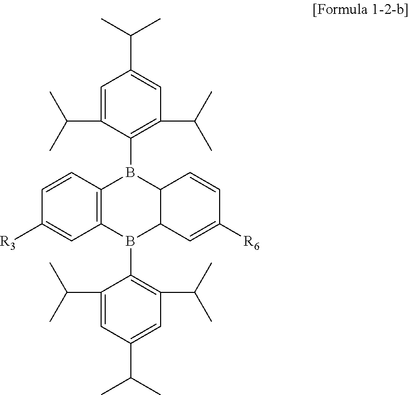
C12=C(C=CC([R3])=C1)B(C1=C(C(C)C)C=C(C(C)C)C=C1C(C)C)C1C(B2C2=C(C(C)C)C=C(C(C)C)C=C2C(C)C)C=C([R6])C=C1
